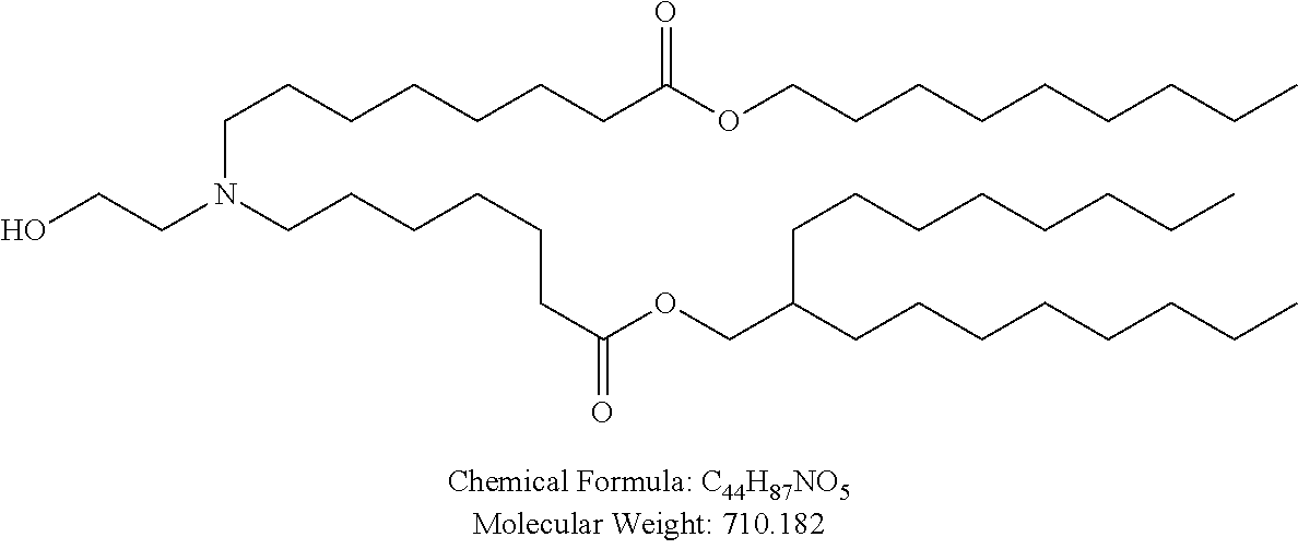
OCCN(CCCCCCC(OCC(CCCCCCCC)CCCCCCCC)=O)CCCCCCCC(OCCCCCCCCC)=O
